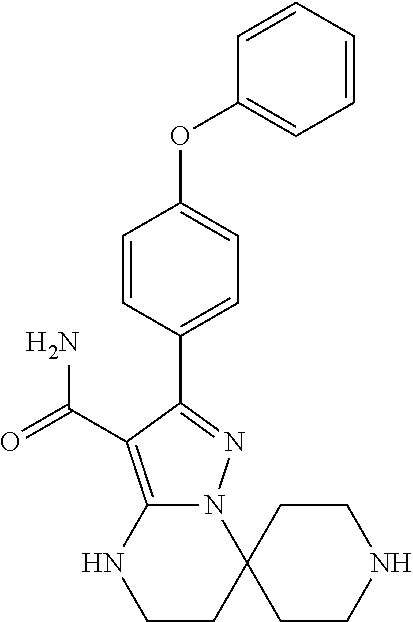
C1=CC=C(OC2=CC=C(C3=NN4C(=C3C(=O)N)NCCC43CCNCC3)C=C2)C=C1
